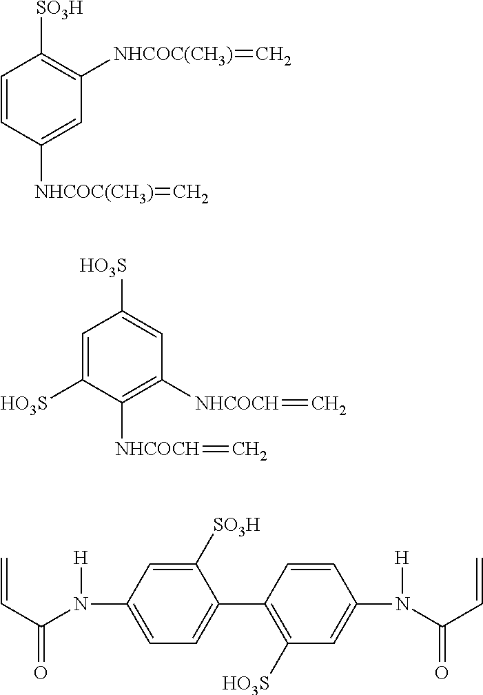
C1=CC([NHCOC(CH3)]=C)=CC([NHCOC(CH3)]=C)=C1[SO3H].C1=C([HO3S])C([NHCOCH]=C)=C([NHCOCH]=C)C=C1[HO3S].C=CC(=O)N([H])C1=CC=C(C2=C([HO3S])C=C(N([H])C(C=C)=O)C=C2)C([SO3H])=C1
